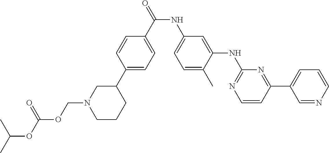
O(C(OCN1CCCC(C2=CC=C(C(NC3=CC=C(C)C(NC4=NC=CC(C5=CC=CN=C5)=N4)=C3)=O)C=C2)C1)=O)C(C)C
